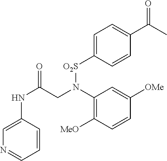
C1=CC(NC(=O)CN(C2=C([MeO])C=CC([OMe])=C2)[O2S]C2=CC=C(C(C)=O)C=C2)=CN=C1
